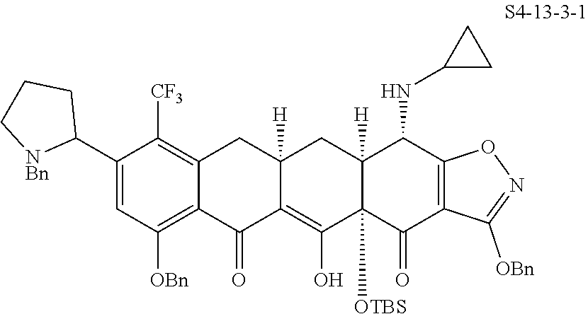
C1(C2CCC[NBn]2)=CC([OBn])=C2C(=C1[CF3])CC1([H])C(=C(O)C3([OTBS])C([H])(C1)C(NC1CC1)C1=C(C3=O)C([OBn])=NO1)C2=O
